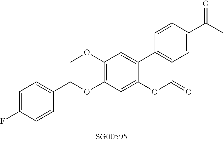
C1=C(F)C=CC(COC2=C(OC)C=C3C(=C2)OC(=O)C2=C3C=CC(C(C)=O)=C2)=C1
